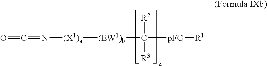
C([pFG][R1])([(EW1)b][(X1)a]N=C=O)([R2])[R3]
